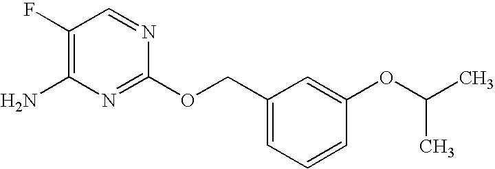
C1(F)=C(N)N=C(OCC2=CC=CC(OC(C)C)=C2)N=C1
